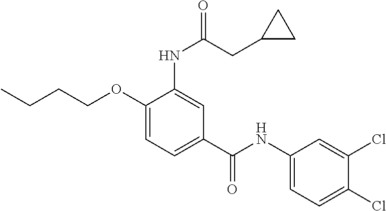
C1(OCCCC)=CC=C(C(NC2=CC=C(Cl)C(Cl)=C2)=O)C=C1NC(=O)CC1CC1
